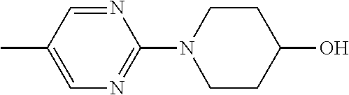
N1=CC(C)=CN=C1N1CCC(O)CC1
